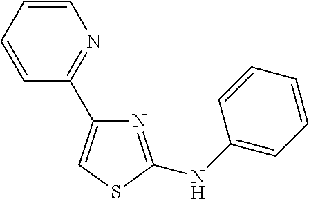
N1=C(NC2=CC=CC=C2)SC=C1C1=NC=CC=C1
